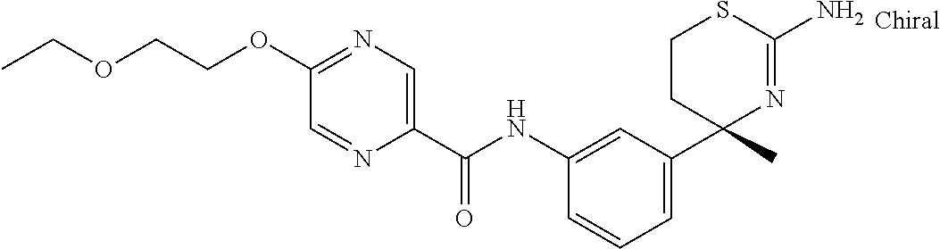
C1(NC(C2=CN=C(OCCOCC)C=N2)=O)=CC(C2(C)N=C(N)SCC2)=CC=C1
